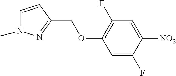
C1=CC(COC2=C(F)C=C([NO2])C(F)=C2)=NN1C
